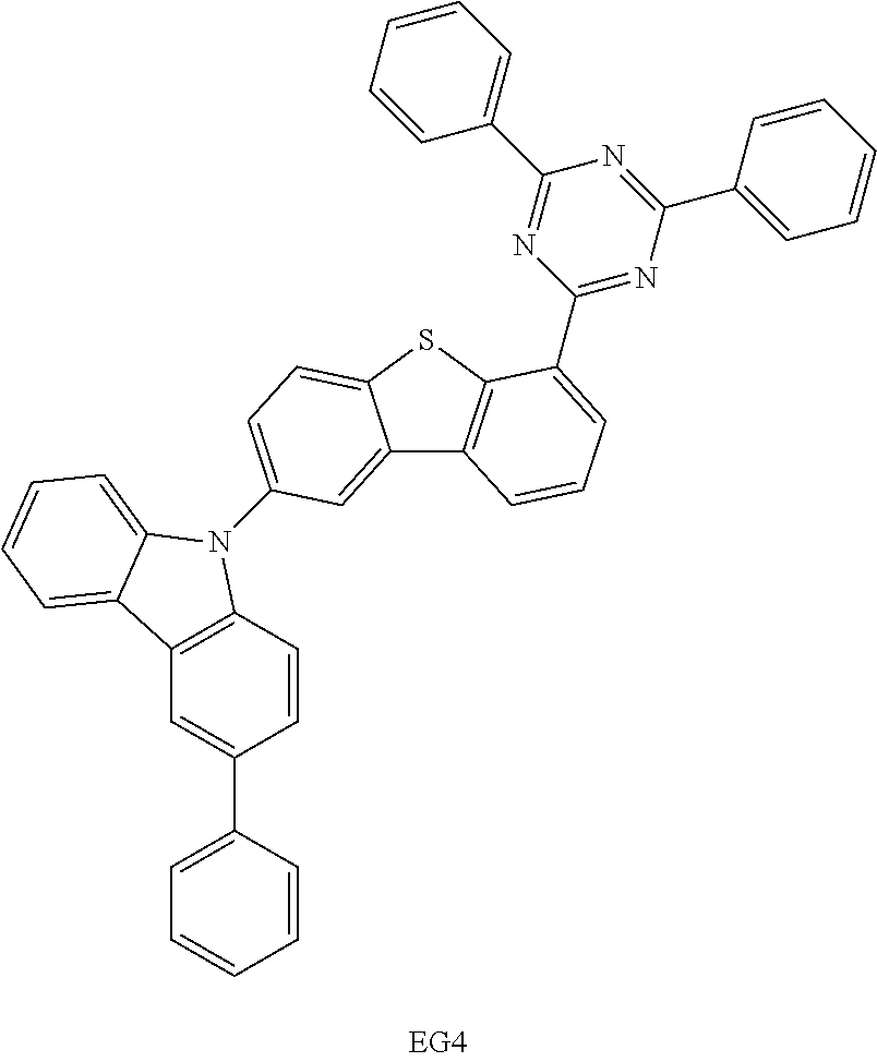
C1=C(C2=CC3=C(C=C2)N(C2=CC=C4C(=C2)C2=C(S4)C(C4=NC(C5=CC=CC=C5)=NC(C5=CC=CC=C5)=N4)=CC=C2)C2=CC=CC=C32)C=CC=C1
